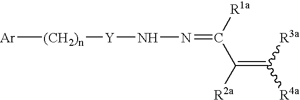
[Ar][(CH2)n][Y]NN=C([R1a])C([R2a])=C([R3a])[R4a]
